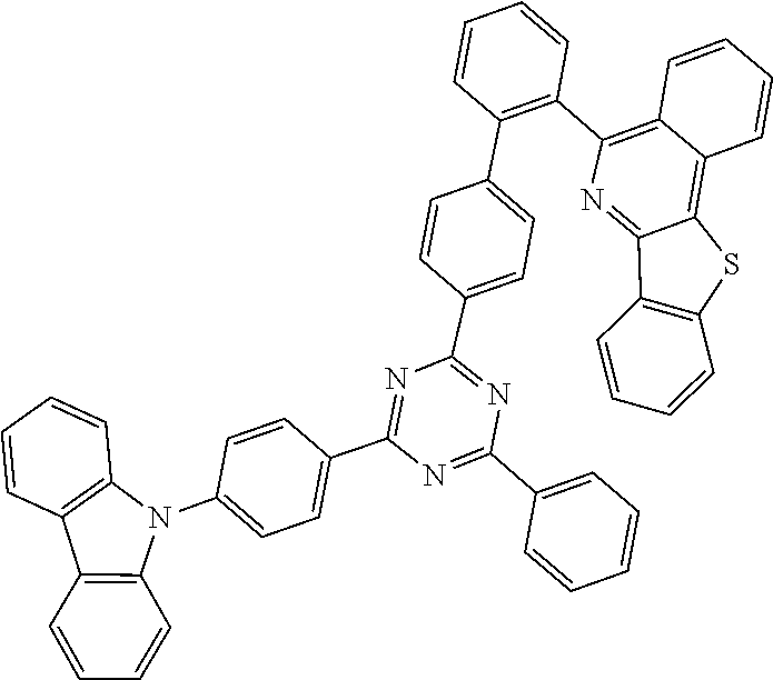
C1=CC2=C(C=C1)C1=C(N2C2=CC=C(C3=NC(C4=CC=C(C5=C(C6=C7C=CC=CC7=C7C(=N6)C6=C(S7)C=CC=C6)C=CC=C5)C=C4)=NC(C4=CC=CC=C4)=N3)C=C2)C=CC=C1
